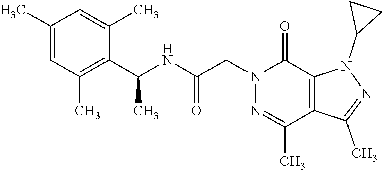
C1(C)=CC(C)=C(C(NC(CN2C(=O)C3=C(C(C)=N2)C(C)=NN3C2CC2)=O)C)C(C)=C1
